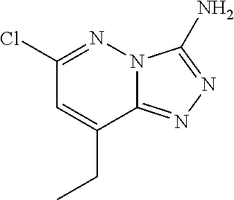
N12C(=NN=C1N)C(CC)=CC(Cl)=N2
